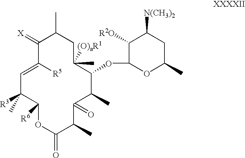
C1([R3])(C)C([R6])OC(=O)C(C)C(=O)C(C)C(OC2OC(C)CC([N(CH3)2])C2[R2O])C([(O)aR1])(C)CC(C)C(=[X])C([R5])=C1
